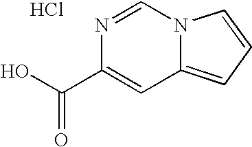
N1=CN2C(=CC=C2)C=C1C(O)=O.Cl
